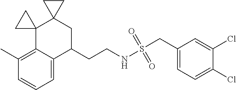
C1=C2C(=C(C)C=C1)C1(C3(CC2CCNS(CC2=CC=C(Cl)C(Cl)=C2)(=O)=O)CC3)CC1
